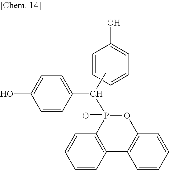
C1=CC=CC=C1O.CC(P1(=O)C2=C(C3=C(O1)C=CC=C3)C=CC=C2)C1=CC=C(O)C=C1
